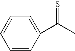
C1=CC(C(C)=S)=CC=C1
